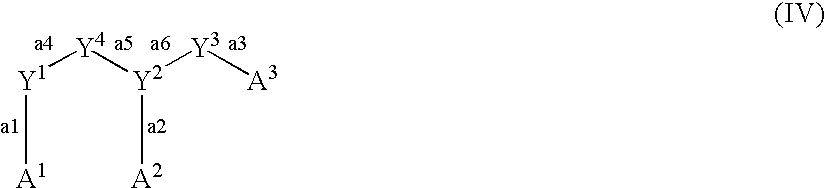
[Y1]([A1])[Y4][Y2]([A2])[Y3][A3]
